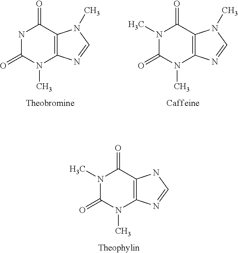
N1C(=O)N(C)C2=C(C1=O)N(C)C=N2.N1(C)C(=O)N(C)C2=C(C1=O)N(C)C=N2.N1(C)C(=O)N(C)C2=C(C1=O)NC=N2
